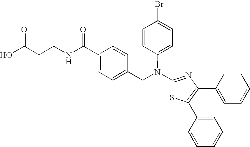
C1(C(NCCC(O)=O)=O)=CC=C(CN(C2=NC(C3=CC=CC=C3)=C(C3=CC=CC=C3)S2)C2=CC=C(Br)C=C2)C=C1
